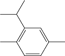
C1=CC(C)=CC(C(C)C)=C1C
